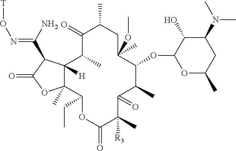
C12([H])C(C)(C(CC)OC(=O)C(C)([R3])C(=O)C(C)C(OC3OC(C)CC(N(C)C)C3O)C(C)(OC)CC(C)C(=O)C1C)OC(=O)C2C(N)=NO[T]
